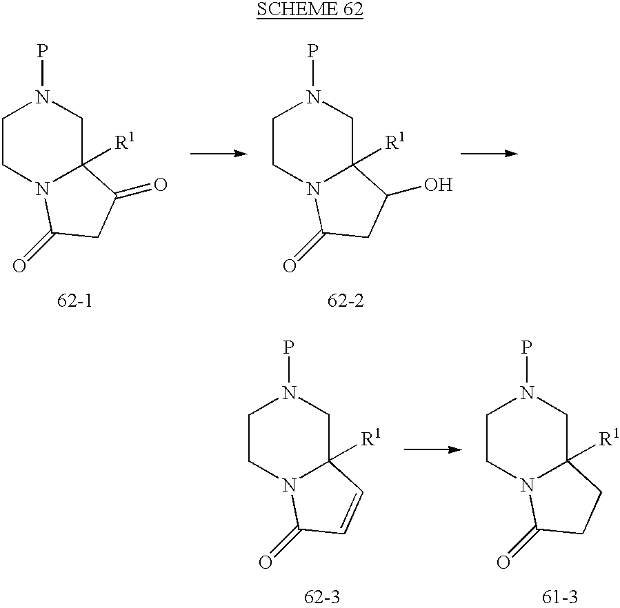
C1CN2C([R1])(CN1P)C(=O)CC2=O.C1CN2C([R1])(CN1P)C(O)CC2=O.C1CN2C([R1])(CN1P)C=CC2=O.C1CN2C([R1])(CN1P)CCC2=O
